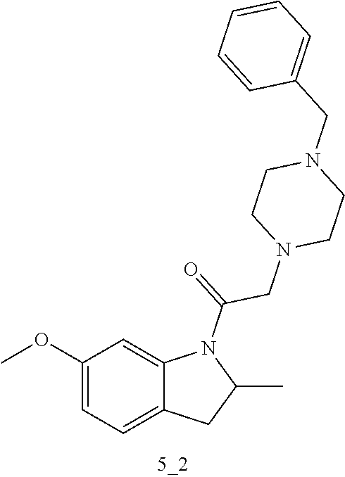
C12=CC=C(OC)C=C1N(C(=O)CN1CCN(CC3=CC=CC=C3)CC1)C(C)C2
